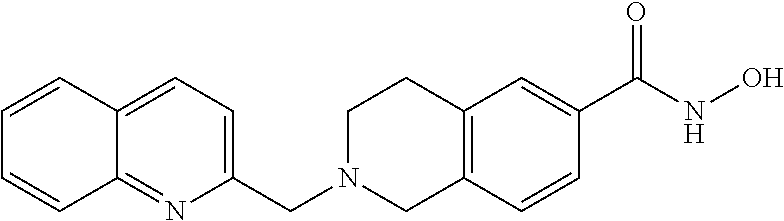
C1=CC2=CC=C(CN3CC4=C(CC3)C=C(C(NO)=O)C=C4)N=C2C=C1
